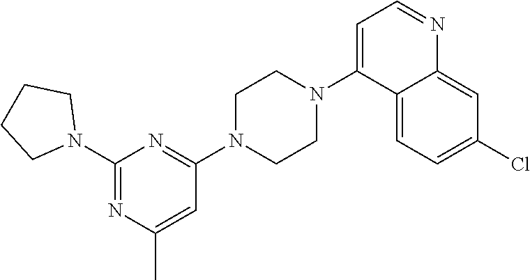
N1(C2=NC(C)=CC(N3CCN(C4=CC=NC5=CC(Cl)=CC=C45)CC3)=N2)CCCC1
